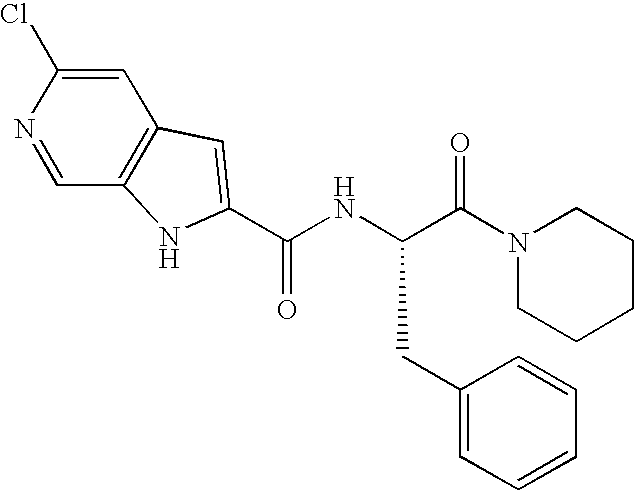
C1=C(Cl)N=CC2=C1C=C(C(NC(C(N1CCCCC1)=O)CC1=CC=CC=C1)=O)N2
